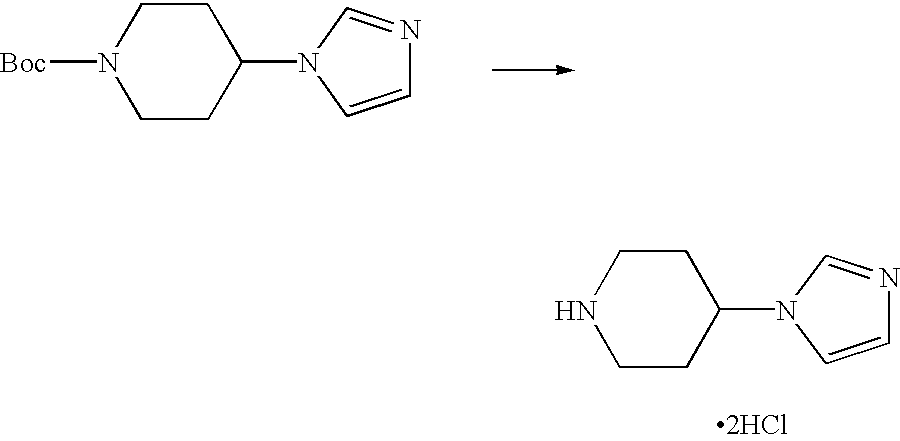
C1CC(N2C=CN=C2)CCN1.[2HCl].C1CC(N2C=CN=C2)CCN1[Boc]
